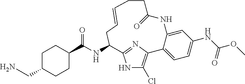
C1(C(NC2C3=NC(=C(Cl)N3)C3=CC=C(NC(OC)=O)C=C3NC(=O)CCC=CC2)=O)CCC(CN)CC1
